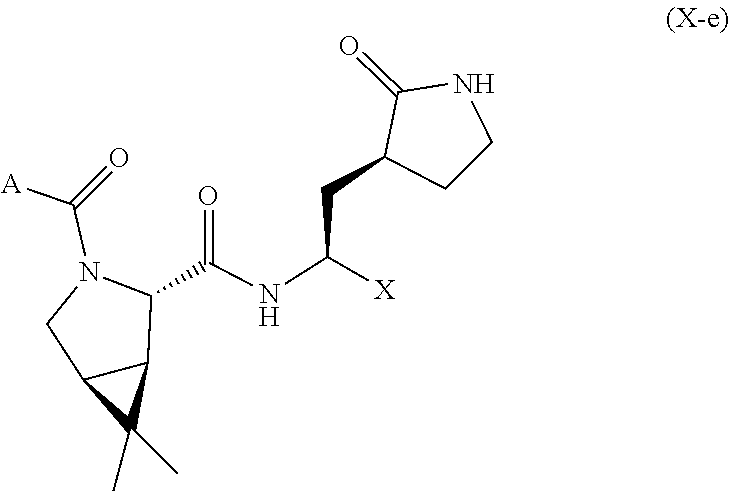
[A]C(=O)N1C(C(NC(CC2C(=O)NCC2)[X])=O)C2C(C2(C)C)C1
